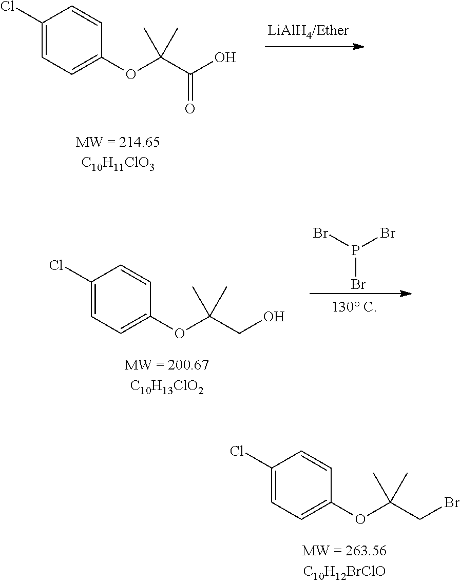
C1(Cl)=CC=C(OC(C(O)=O)(C)C)C=C1.BrP(Br)Br.C1(Cl)=CC=C(OC(CO)(C)C)C=C1.C1(Cl)=CC=C(OC(CBr)(C)C)C=C1
